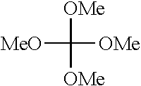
[OMe]C([OMe])([OMe])[MeO]
